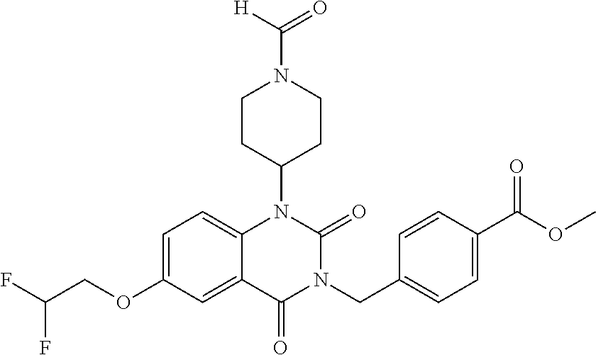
C1=C(OCC(F)F)C=C2C(=C1)N(C1CCN(C(=O)[H])CC1)C(=O)N(CC1=CC=C(C(OC)=O)C=C1)C2=O
